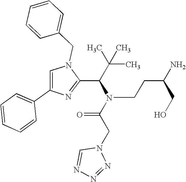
N1(CC2=CC=CC=C2)C=C(C2=CC=CC=C2)N=C1C(C(C)(C)C)N(C(CN1C=NN=N1)=O)CCC(N)CO
